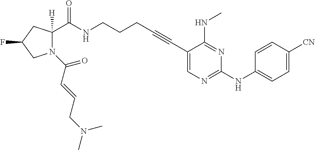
N1(C(C=CCN(C)C)=O)C(C(NCCCC#CC2=CN=C(NC3=CC=C([CN])C=C3)N=C2NC)=O)([H])CC(F)C1
